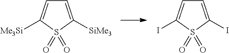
C1=C([SiMe3])S(=O)(=O)C([Me3Si])=C1.C1=C(I)S(=O)(=O)C(I)=C1
